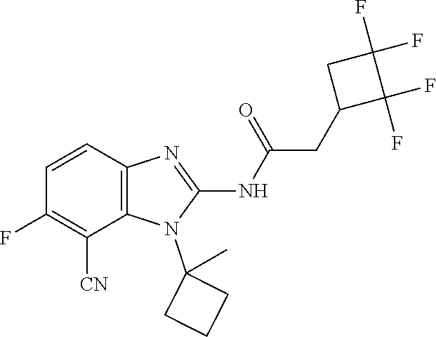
C1=CC2=C(C([CN])=C1F)N(C1(C)CCC1)C(NC(=O)CC1C(F)(F)C(F)(F)C1)=N2
